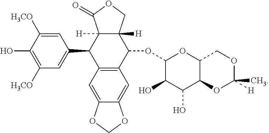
C1=C([H3CO])C(O)=C([H3CO])C=C1C1C2=C(C(OC3C(O)C(O)C4C(O3)COC([H])(C)O4)C3([H])C1([H])C(=O)OC3)C=C1C(=C2)OCO1
